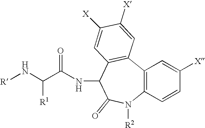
[R]NC(C(NC1C2=C(C3=C(C=CC([X])=C3)N([R2])C1=O)C=C([X])C([X])=C2)=O)[R1]
